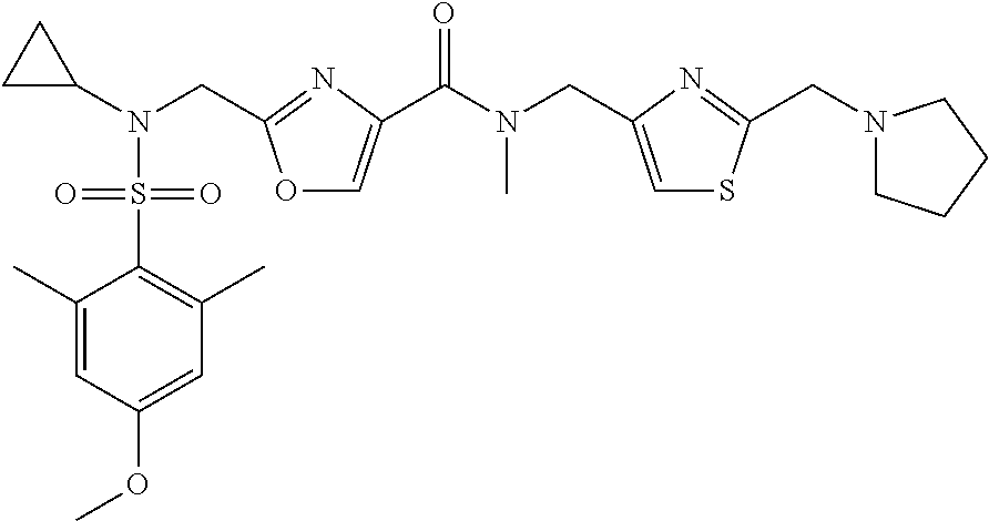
N(C(=O)C1=COC(CN(S(C2=C(C)C=C(OC)C=C2C)(=O)=O)C2CC2)=N1)(C)CC1=CSC(CN2CCCC2)=N1
